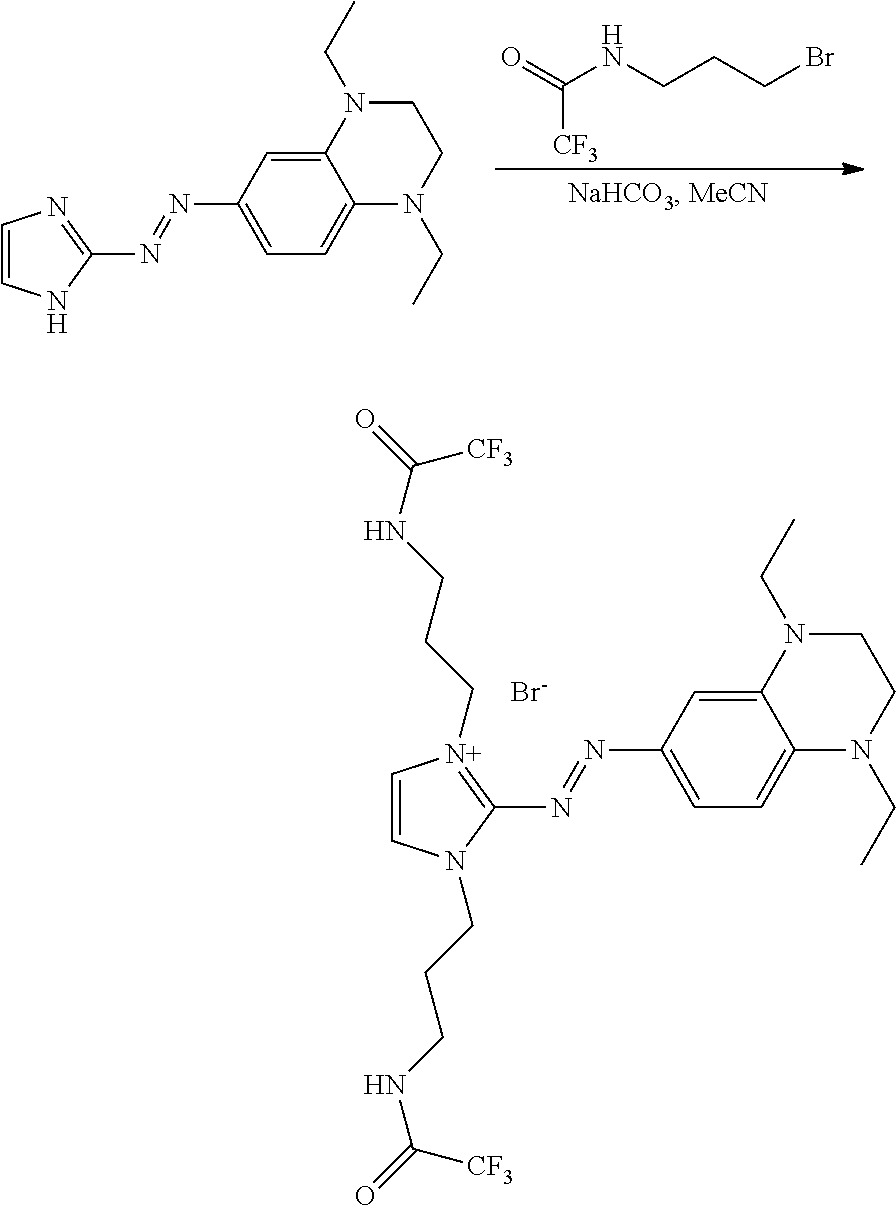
C1=CNC(N=NC2=CC=C3C(=C2)N(CC)CCN3CC)=N1.O=C(NCCCBr)[CF3].C1=CN(CCCNC(=O)[CF3])C(N=NC2=CC=C3C(=C2)N(CC)CCN3CC)=[N+]1CCCNC(=O)[CF3].[Br-]
